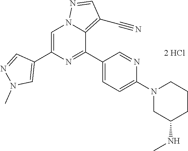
C1=C(C2=CN(C)N=C2)N=C(C2=CC=C(N3CC(NC)CCC3)N=C2)C2=C(C#N)C=NN12
